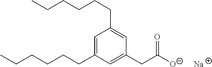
C1=C(CCCCCC)C=C(CC([O-])=O)C=C1CCCCCC.[Na]
